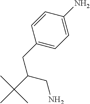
C1(CC(C(C)(C)C)CN)=CC=C(N)C=C1
